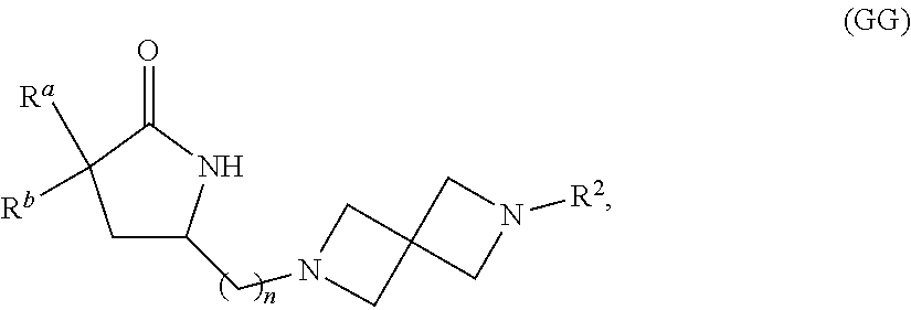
C1C(CN2CC3(C2)CN([R2])C3)NC(=O)C1([Ra])[Rb]
